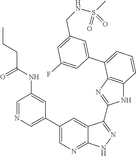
C1=C(C2=CC=CC3=C2N=C(C2=NNC4=NC=C(C5=CN=CC(NC(CCC)=O)=C5)C=C42)N3)C=C(F)C=C1CNS(=O)(C)=O
